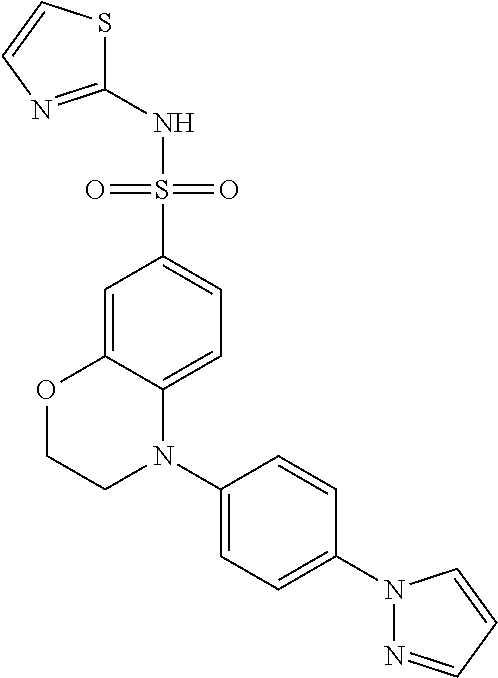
C1=C2C(=CC=C1S(=O)(=O)NC1=NC=CS1)N(C1=CC=C(N3N=CC=C3)C=C1)CCO2
